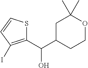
C1(C(C2CCOC(C)(C)C2)O)=C(I)C=CS1
